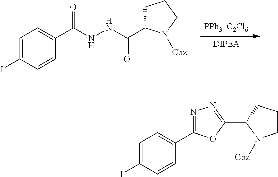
[DIPEA].C1=C(I)C=CC(C(NNC(C2CCCN2[Cbz])=O)=O)=C1.C1=C(I)C=CC(C2=NN=C(C3N([Cbz])CCC3)O2)=C1
